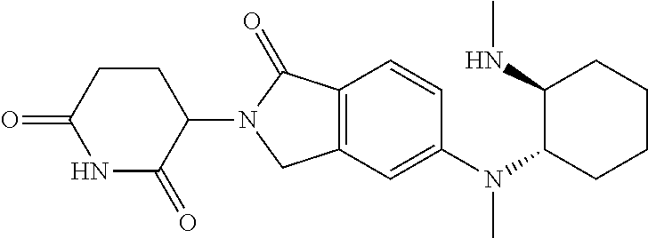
C1=CC2=C(C=C1N(C1CCCCC1NC)C)CN(C1C(=O)NC(=O)CC1)C2=O
